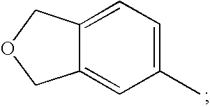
C12=CC=C(C)C=C1COC2
